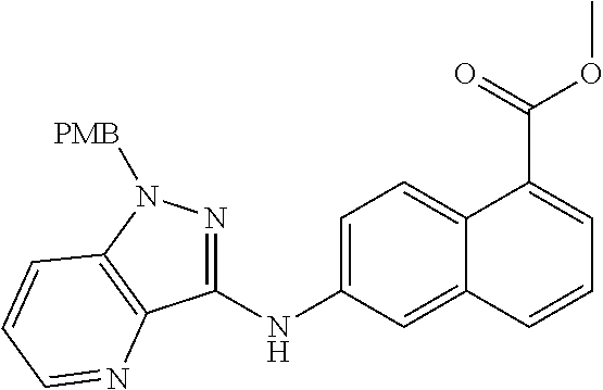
C1=C(NC2=NN([PMB])C3=C2N=CC=C3)C=C2C(=C1)C(C(=O)OC)=CC=C2
